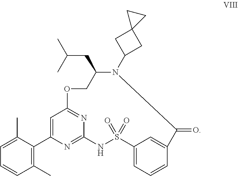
C1(C)=C(C2=CC3=NC(=N2)NS(=O)(=O)C2=CC=CC(=C2)C(=O)N(C2CC4(C2)CC4)C(CC(C)C)CO3)C(C)=CC=C1
